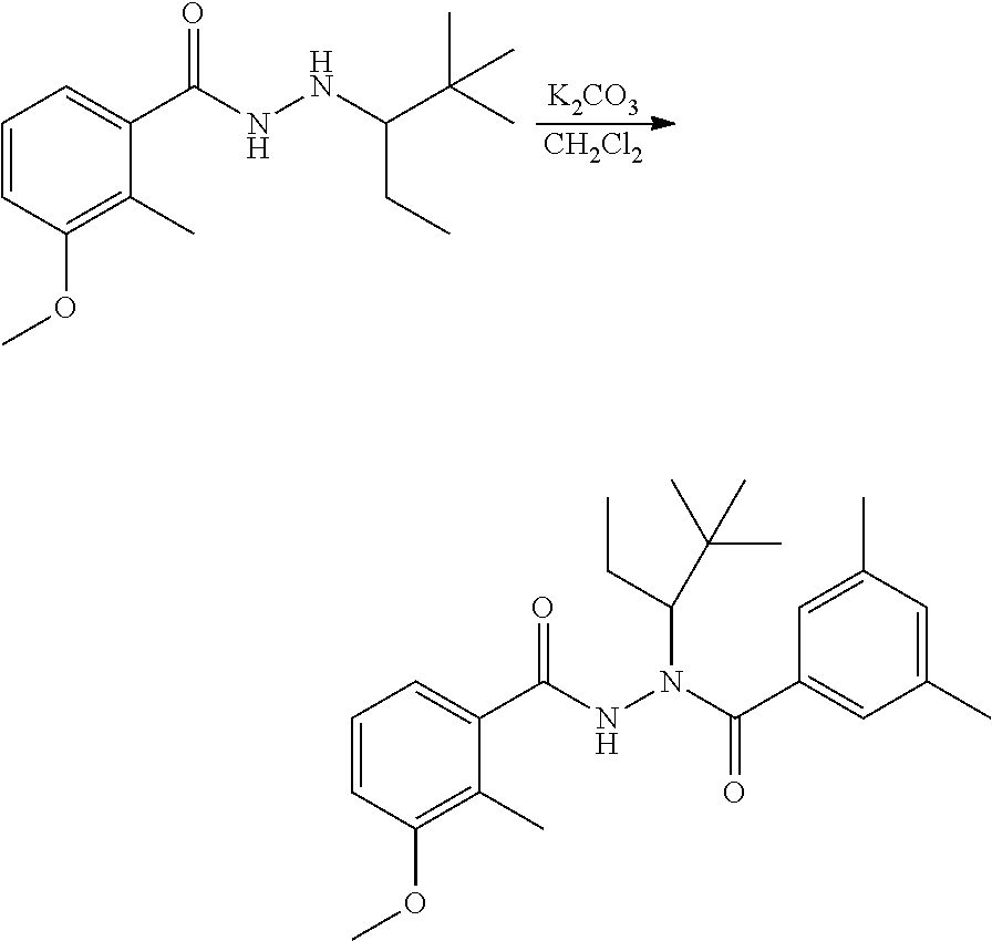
C1=CC(OC)=C(C)C(C(NNC(C(C)(C)C)CC)=O)=C1.[K2CO3].[CH2Cl2].C1=CC(OC)=C(C)C(C(NN(C(C2=CC(C)=CC(C)=C2)=O)C(CC)C(C)(C)C)=O)=C1
